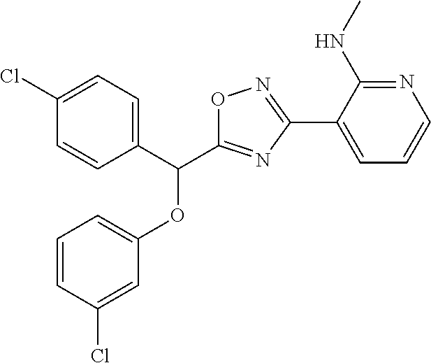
C1=CC(Cl)=CC(OC(C2=CC=C(Cl)C=C2)C2=NC(C3=CC=CN=C3NC)=NO2)=C1
